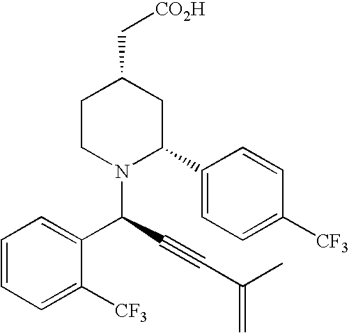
C1=CC=C([CF3])C(C(N2C(C3=CC=C([CF3])C=C3)CC(C[CO2H])CC2)C#CC(=C)C)=C1
